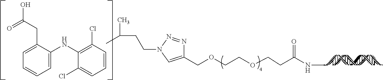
C1(COCCOCCC(NC)=O)=CN(CCC(C)C)N=N1.C1=CC(Cl)=C(NC2=CC=CC=C2CC(=O)O)C(Cl)=C1
